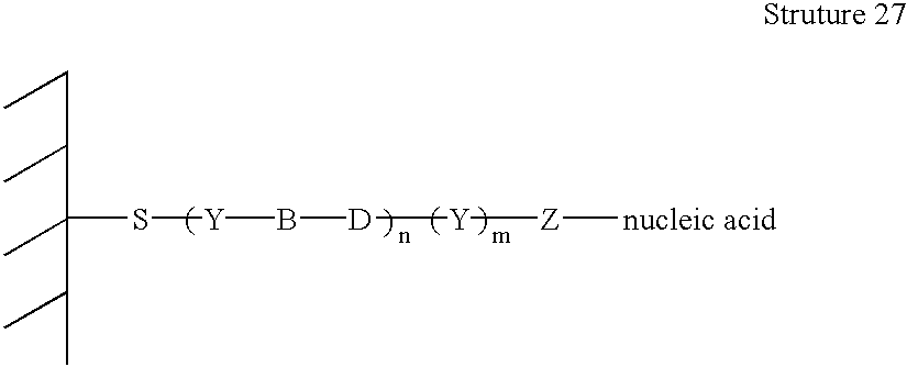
C(C(C)C(C)(C(C)C)S[Y]B[D][Y][Z][nucleic acid])C
